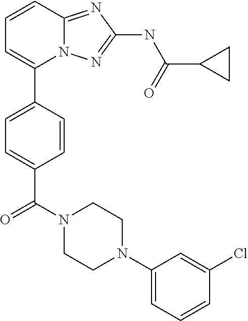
C1=CC2=NC(NC(C3CC3)=O)=NN2C(C2=CC=C(C(N3CCN(C4=CC=CC(Cl)=C4)CC3)=O)C=C2)=C1
